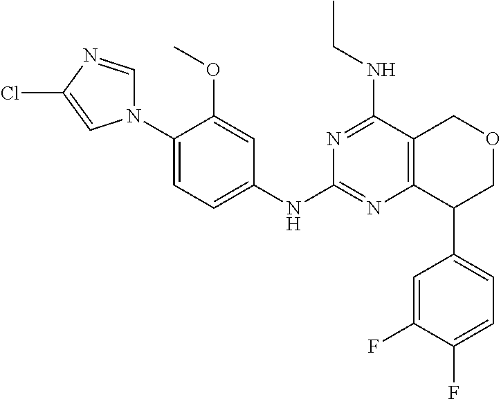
C1(N2C=NC(Cl)=C2)=CC=C(NC2=NC3=C(C(NCC)=N2)COCC3C2=CC=C(F)C(F)=C2)C=C1OC
